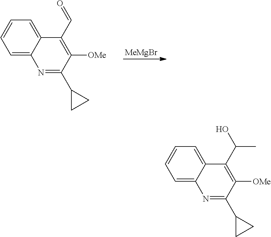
C1=CC=C2C(=C1)C(C=O)=C([OMe])C(C1CC1)=N2.[MeMgBr].C1=CC=C2C(=C1)C(C(O)C)=C([OMe])C(C1CC1)=N2
